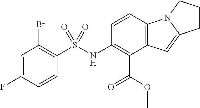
C1=C(F)C=CC(S(NC2=C(C(=O)OC)C3=C(C=C2)N2C(=C3)CCC2)(=O)=O)=C1Br
